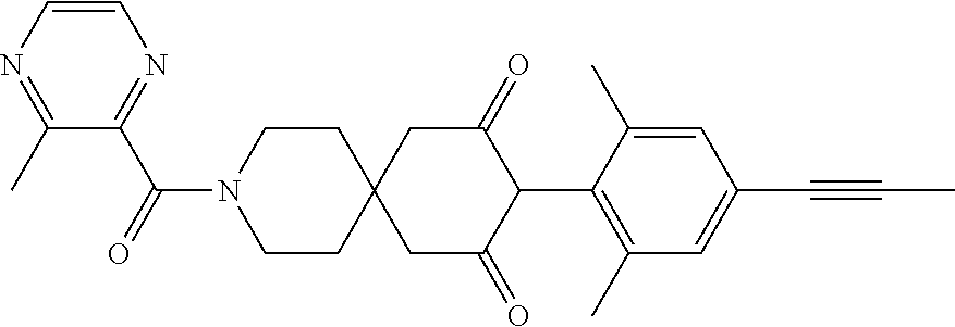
C1CN(C(=O)C2=NC=CN=C2C)CCC12CC(=O)C(C1=C(C)C=C(C#CC)C=C1C)C(=O)C2
